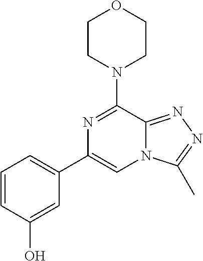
C1=C(C2=CN3C(=NN=C3C)C(N3CCOCC3)=N2)C=C(O)C=C1
